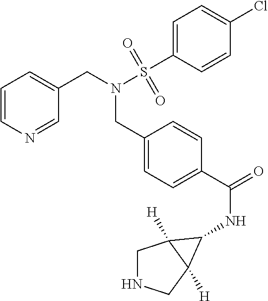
C1=CN=CC(CN(S(C2=CC=C(Cl)C=C2)(=O)=O)CC2=CC=C(C(=O)NC3C4([H])CNCC43[H])C=C2)=C1
